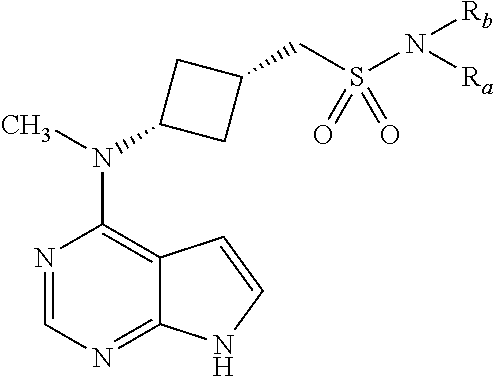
N1=CN=C2C(=C1N(C)C1CC(CS(=O)(=O)N([Rb])[Ra])C1)C=CN2
